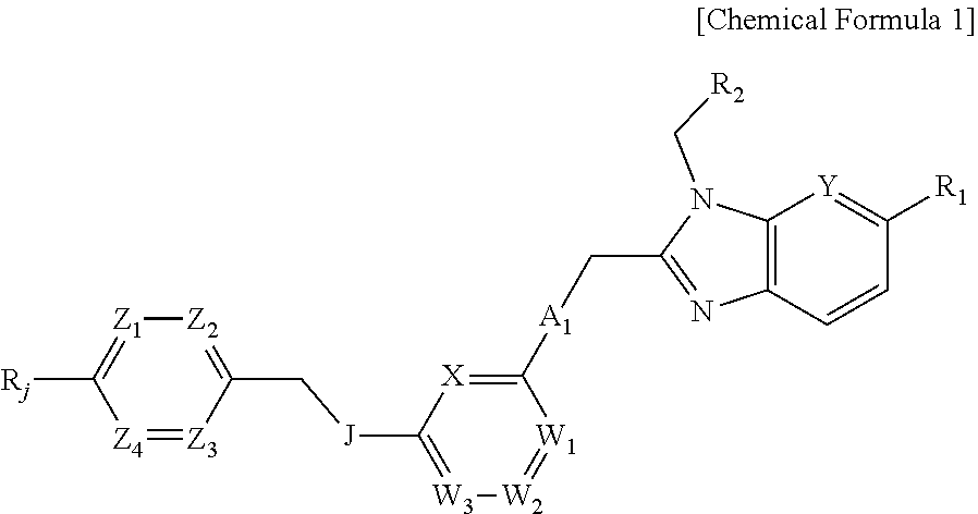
[Rj]C1=[Z1][Z2]=C(C[J]C2=[W3][W2]=[W1]C([A1]CC3=NC4=C(N3C[R2])[Y]=C([R1])C=C4)=[X]2)[Z3]=[Z4]1
